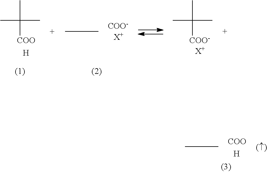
CC(C)([COO])C.[H].[COO-].[X+].CC(C)([COO-])C.[X+].[COO].[H]
